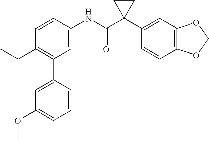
C1=CC(NC(C2(C3=CC4=C(C=C3)OCO4)CC2)=O)=CC(C2=CC(OC)=CC=C2)=C1CC
